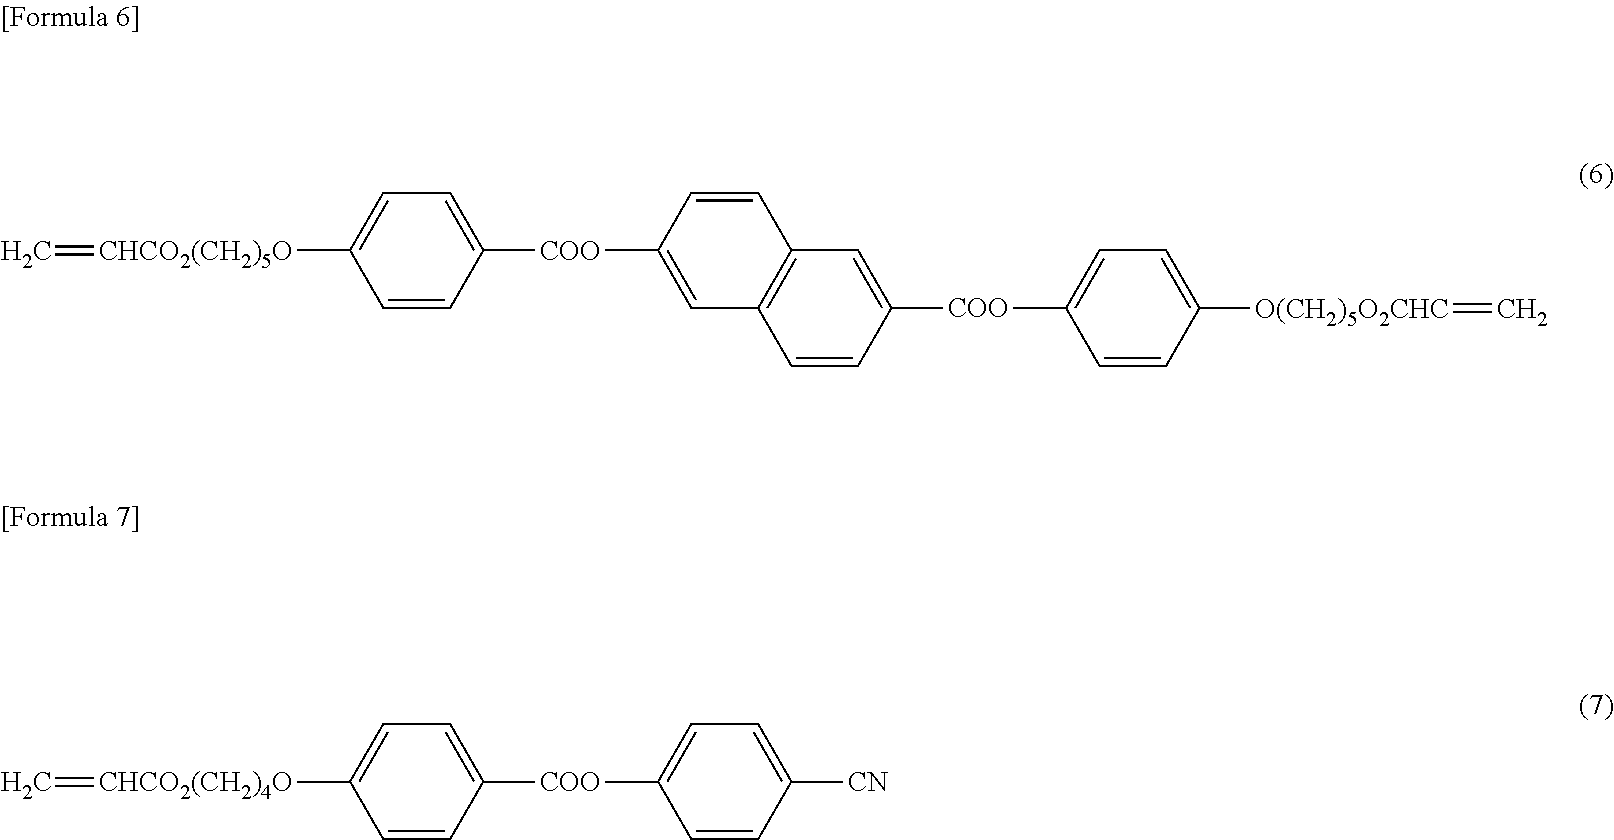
C1=CC([COO]C2=CC3=C(C=C([COO]C4=CC=C([O(CH2)5O2CHC]=C)C=C4)C=C3)C=C2)=CC=C1[CHCO2(CH2)5O]=C.C1=CC([COO]C2=CC=C([CN])C=C2)=CC=C1[CHCO2(CH2)4O]=C
